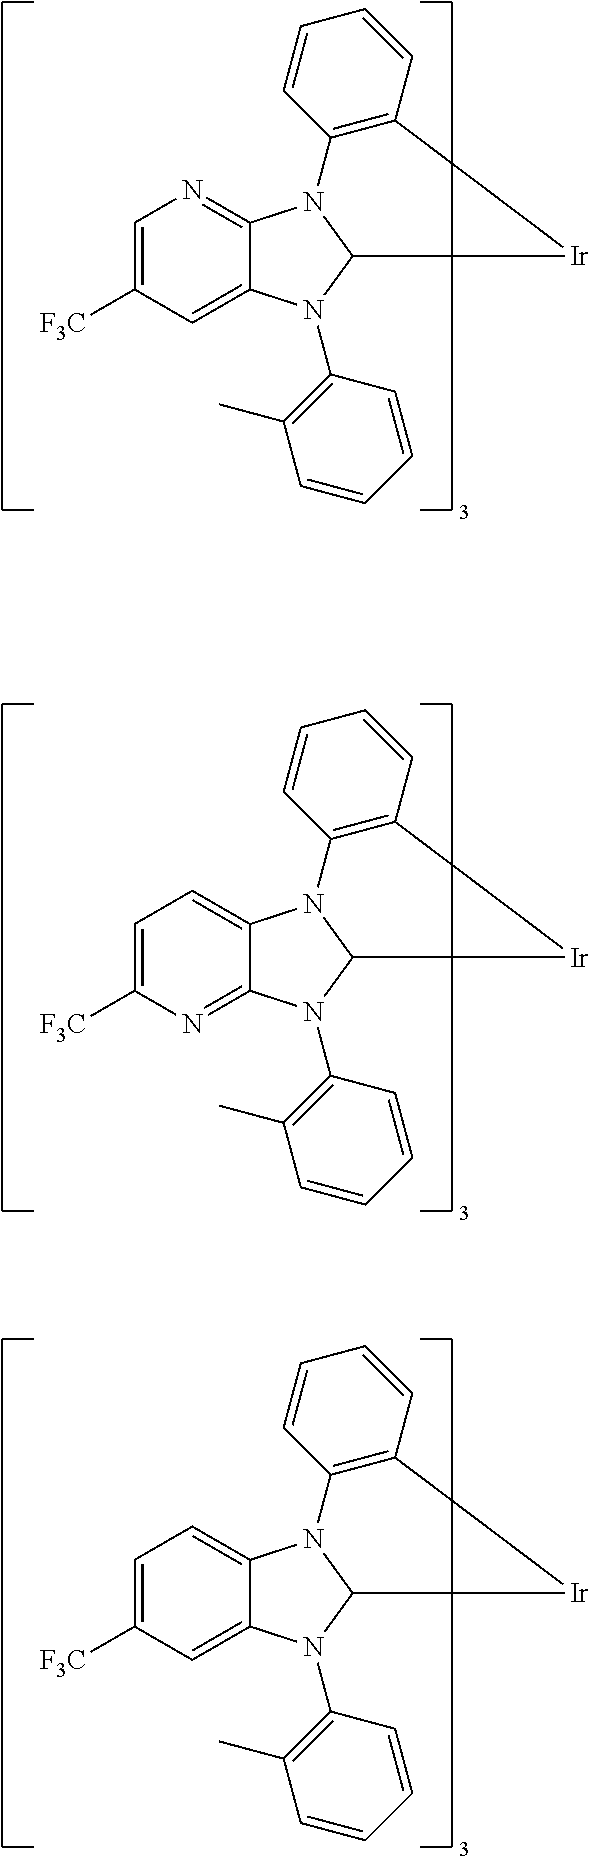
C1=C([F3C])C=C2C(=N1)N1C(N2C2=C(C)C=CC=C2)[Ir]C2=C1C=CC=C2.C1=C([F3C])N=C2C(=C1)N1C(N2C2=C(C)C=CC=C2)[Ir]C2=C1C=CC=C2.C1=C([F3C])C=C2C(=C1)N1C(N2C2=C(C)C=CC=C2)[Ir]C2=C1C=CC=C2
